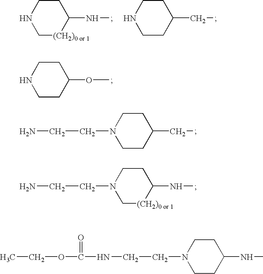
N1C[(CH2)0 or 1]C(NC)CC1.N1CCC(CC)CC1.N1CCC(OC)CC1.N1(CCN)CCC(CC)CC1.N1(CCN)C[(CH2)0 or 1]C(NC)CC1.N1(CCNC(=O)OCC)CCC(NC)CC1
